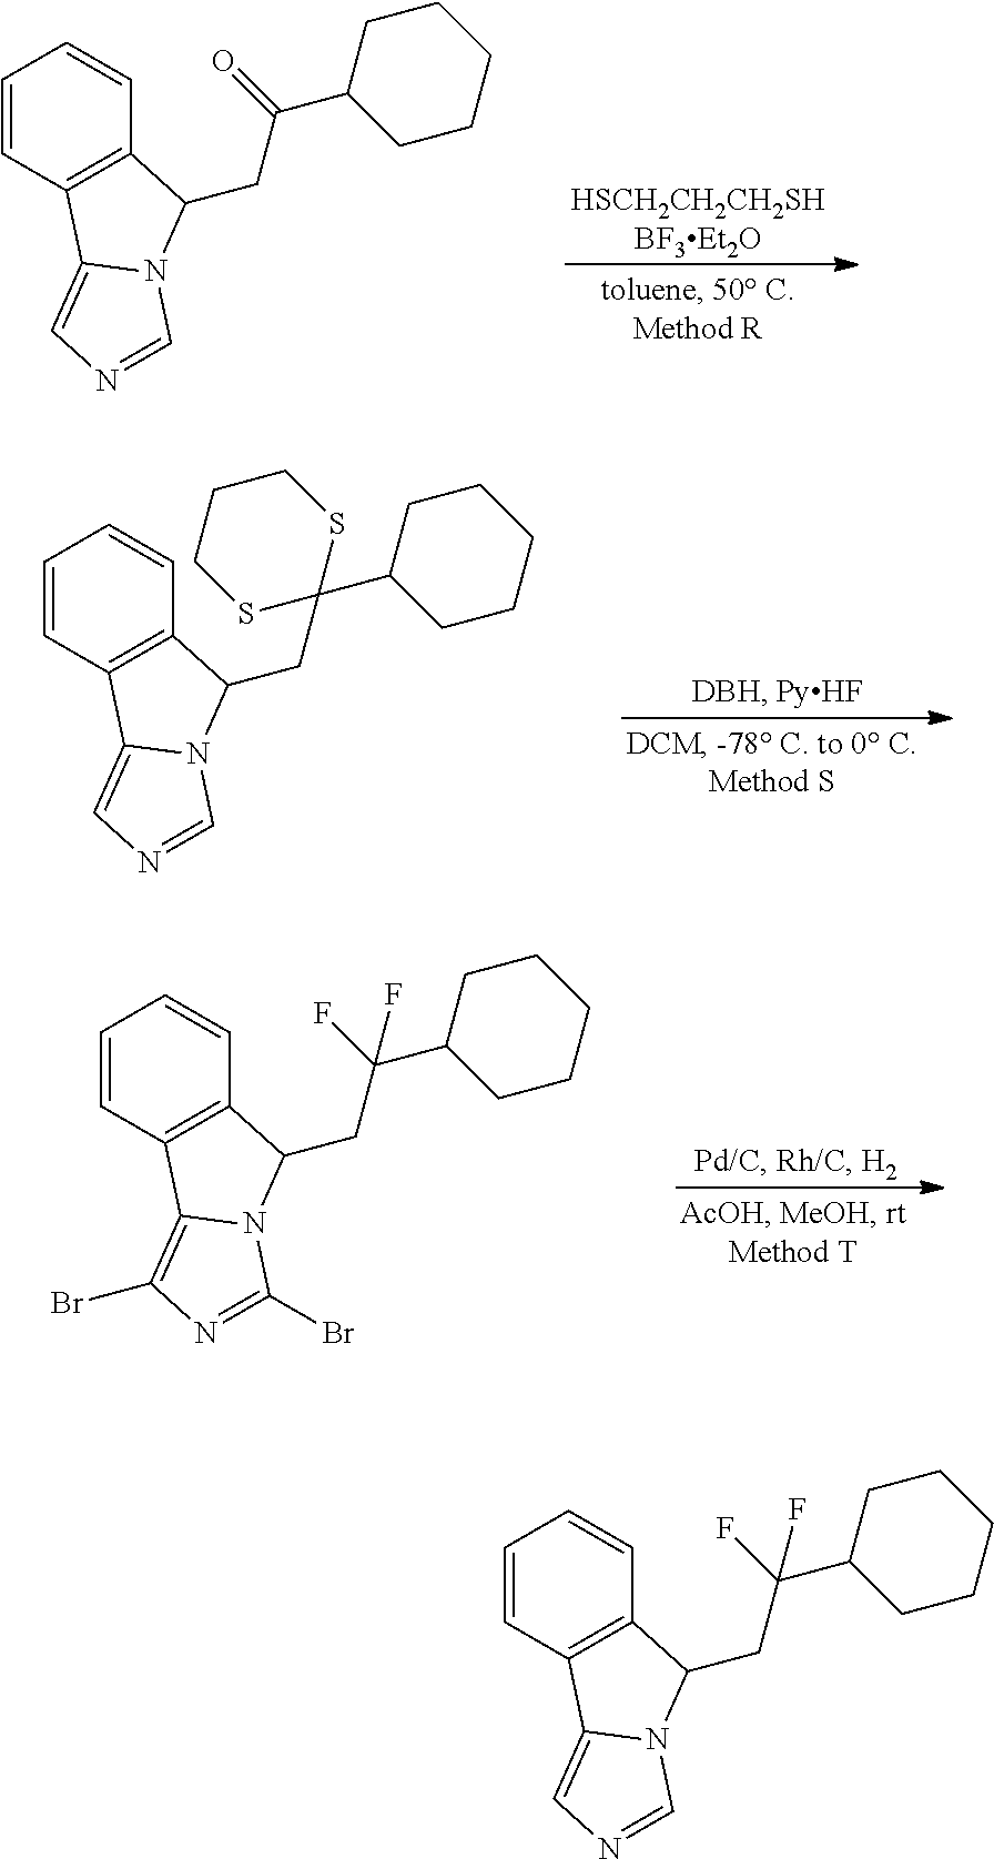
C1=CC2=C(C=C1)C(CC(C1CCCCC1)=O)N1C2=CN=C1.C1=CC2=C(C=C1)C(CC1(C3CCCCC3)SCCCS1)N1C2=CN=C1.C1=CC2=C(C=C1)C(CC(C1CCCCC1)(F)F)N1C2=C(Br)N=C1Br.C1=CC2=C(C=C1)C(CC(C1CCCCC1)(F)F)N1C2=CN=C1
